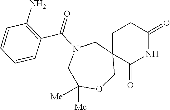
C1C2(C(=O)NC(=O)C1)CN(C(C1=C(N)C=CC=C1)=O)CC([Me])([Me])OC2
